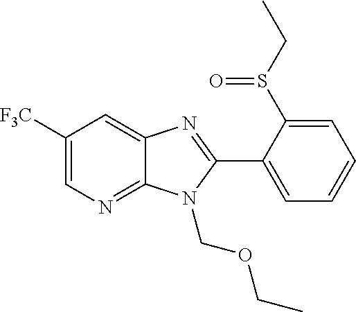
C1([F3C])=CN=C2C(=C1)N=C(C1=CC=CC=C1S(CC)=O)N2COCC
